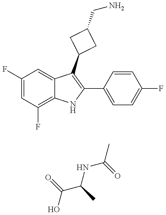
C1(F)=CC(F)=C2C(=C1)C(C1CC(CN)C1)=C(C1=CC=C(F)C=C1)N2.CC(NC(C(=O)O)C)=O
